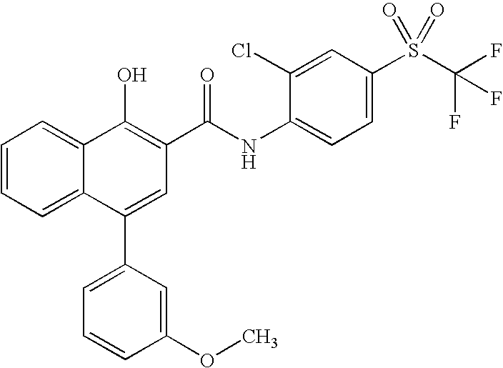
C12=CC=CC=C1C(C1=CC=CC(OC)=C1)=CC(C(NC1=CC=C(S(C(F)(F)F)(=O)=O)C=C1Cl)=O)=C2O
